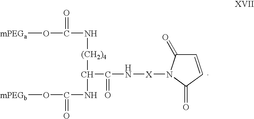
C1=CC(=O)N([X]NC(=O)C([(CH2)4]NC(O[mPEGa])=O)NC(O[mPEGb])=O)C1=O
